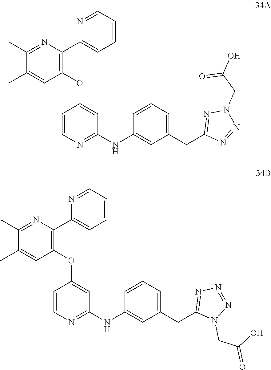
N1=NN(CC(=O)O)N=C1CC1=CC=CC(NC2=NC=CC(OC3=C(C4=CC=CC=N4)N=C(C)C(C)=C3)=C2)=C1.N1(CC(O)=O)C(CC2=CC=CC(NC3=NC=CC(OC4=C(C5=CC=CC=N5)N=C(C)C(C)=C4)=C3)=C2)=NN=N1
